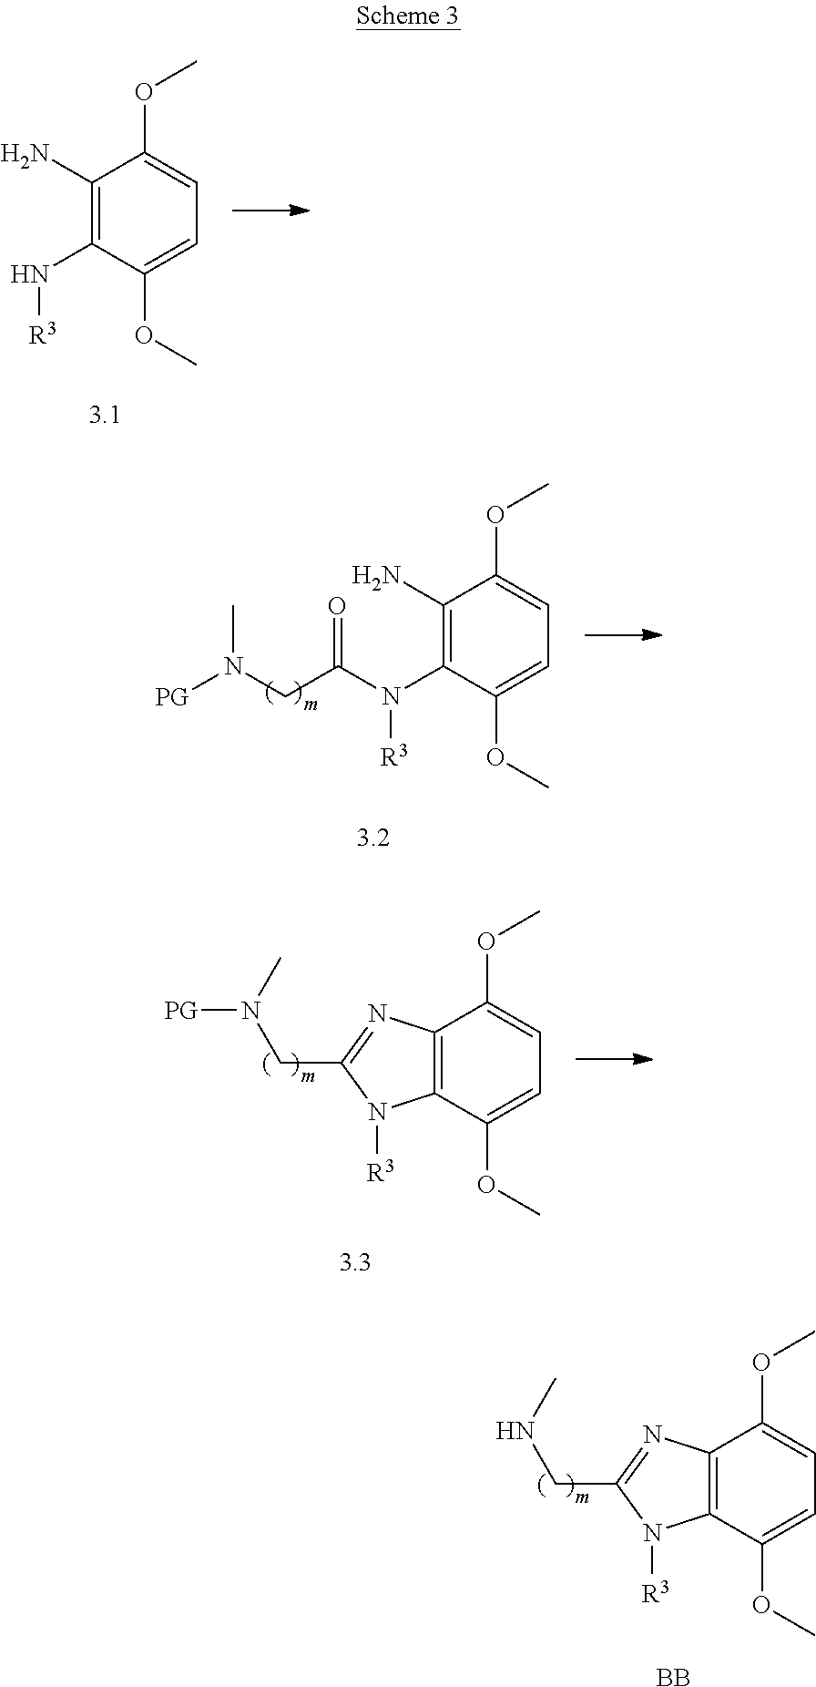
C12=C(C(OC)=CC=C1OC)N([R3])C(CNC)=N2.[BB].C1(N)=C(N[R3])C(OC)=CC=C1OC.C1(N)=C(N(C(CN([PG])C)=O)[R3])C(OC)=CC=C1OC.C12=C(C(OC)=CC=C1OC)N([R3])C(CN(C)[PG])=N2
